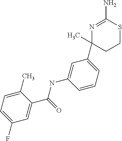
N1=C(N)SCCC1(C1=CC=CC(NC(=O)C2=CC(F)=CC=C2C)=C1)C
